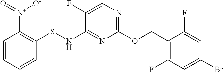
C1(OCC2=C(F)C=C(Br)C=C2F)=NC=C(F)C(NSC2=C([N+](=O)[O-])C=CC=C2)=N1
